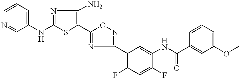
C1=C(NC2=NC(N)=C(C3=NC(C4=C(F)C=C(F)C(NC(C5=CC(OC)=CC=C5)=O)=C4)=NO3)S2)C=NC=C1
